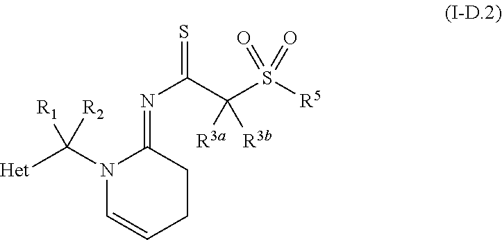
N1(C([Het])([R2])[R1])C=CCCC1=NC(=S)C(S([R5])(=O)=O)([R3a])[R3b]
